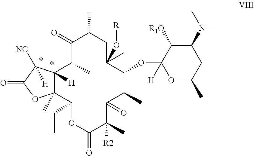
C12([H])C(C)(C(CC)OC(=O)C([R2])(C)C(=O)C(C)C(OC3([H])OC(C)CC(N(C)C)C3[R1O])C(O[R])(C)CC(C)C(=O)C1C)OC(=O)C2([H])[NC]
